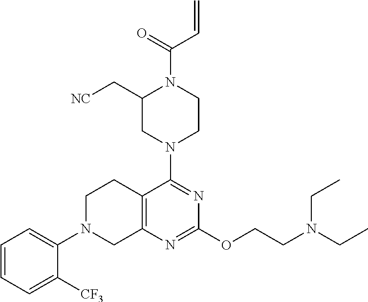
C12=C(N=C(OCCN(CC)CC)N=C1N1CCN(C(=O)C=C)C(C[NC])C1)CN(C1=CC=CC=C1[CF3])CC2
